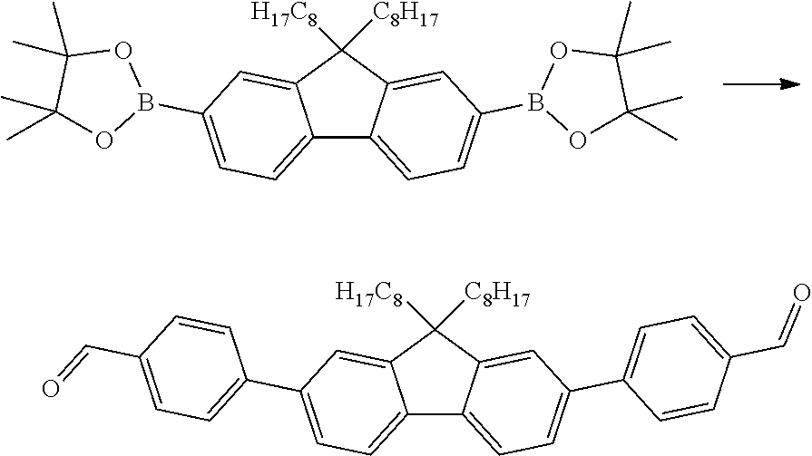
C12=CC=C(B3OC(C)(C)C(C)(C)O3)C=C1C([H17C8])([C8H17])C1=CC(B3OC(C)(C)C(C)(C)O3)=CC=C21.C12=CC=C(C3=CC=C(C=O)C=C3)C=C1C([H17C8])([C8H17])C1=CC(C3=CC=C(C=O)C=C3)=CC=C21
